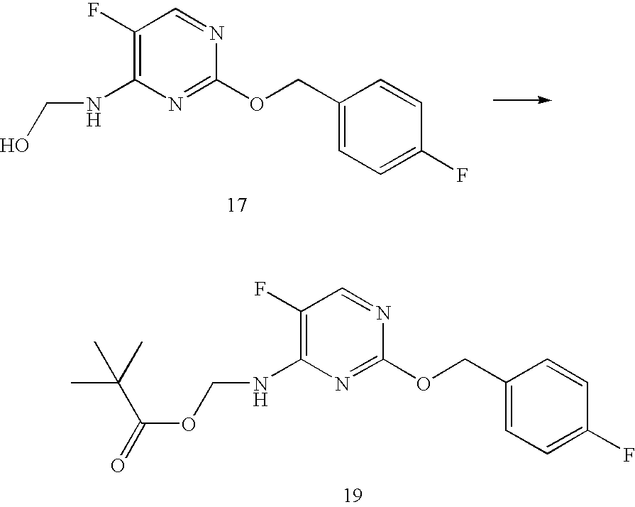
C1(F)=C(NCO)N=C(OCC2=CC=C(F)C=C2)N=C1.C1(F)=C(NCOC(C(C)(C)C)=O)N=C(OCC2=CC=C(F)C=C2)N=C1
